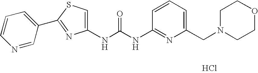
N(C(=O)NC1=NC(CN2CCOCC2)=CC=C1)C1=CSC(C2=CC=CN=C2)=N1.Cl
